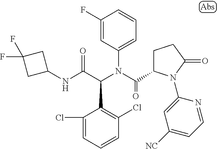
C1=CC=C(Cl)C(C(C(NC2CC(F)(F)C2)=O)N(C(=O)C2CCC(=O)N2C2=CC([NC])=CC=N2)C2=CC=CC(F)=C2)=C1Cl
